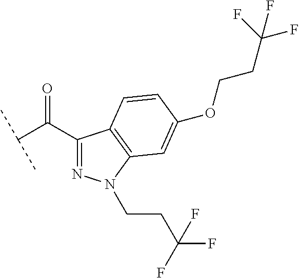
C(C(C1=NN(CCC(F)(F)F)C2=C1C=CC(OCCC(F)(F)F)=C2)=O)(C)C
